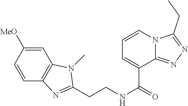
C(CNC(=O)C1=CC=CN2C1=NN=C2CC)C1=NC2=C(C=C([MeO])C=C2)N1C
